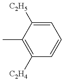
CC1=C([C2H4])C=CC=C1[C2H5]
